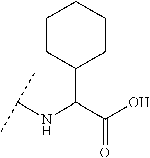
C1(C(C(O)=O)NC(C)C)CCCCC1
